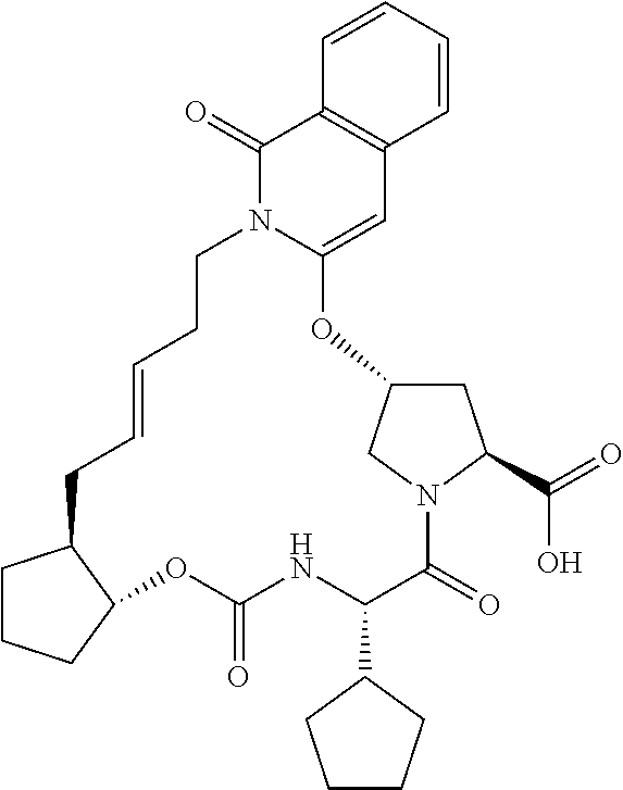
C1CCC2C1CC=CCCN1C(=CC3=C(C=CC=C3)C1=O)OC1CC(C(=O)O)N(C(=O)C(C3CCCC3)NC(=O)O2)C1
